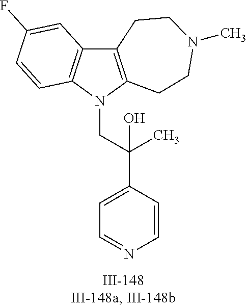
N1(CC(C2=CC=NC=C2)(C)O)C2=C(C3=C1C=CC(F)=C3)CCN(C)CC2
